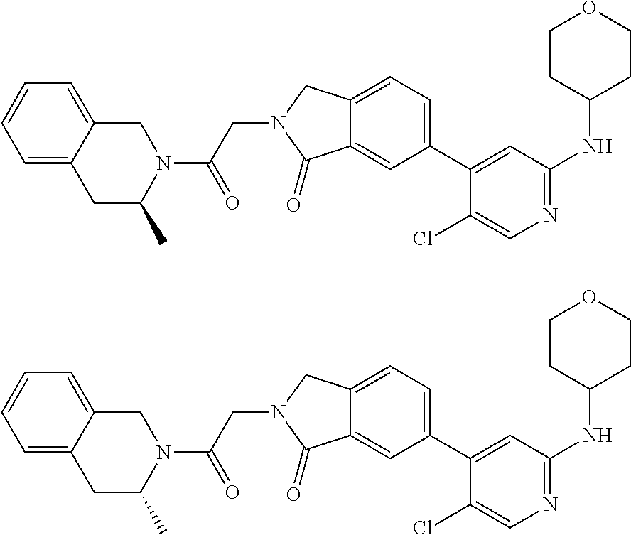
C1(Cl)=CN=C(NC2CCOCC2)C=C1C1=CC=C2C(=C1)C(=O)N(CC(=O)N1CC3=CC=CC=C3CC1C)C2.C1(Cl)=CN=C(NC2CCOCC2)C=C1C1=CC=C2C(=C1)C(=O)N(CC(=O)N1CC3=CC=CC=C3CC1C)C2
